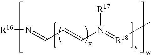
N(=CC=CN(=[R18]C)[R17])[R16]
